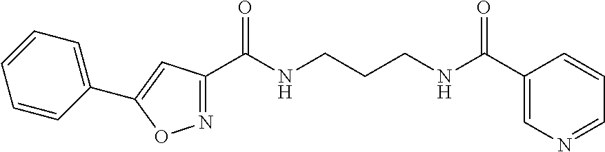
C1(C(NCCCNC(C2=CN=CC=C2)=O)=O)=NOC(C2=CC=CC=C2)=C1
